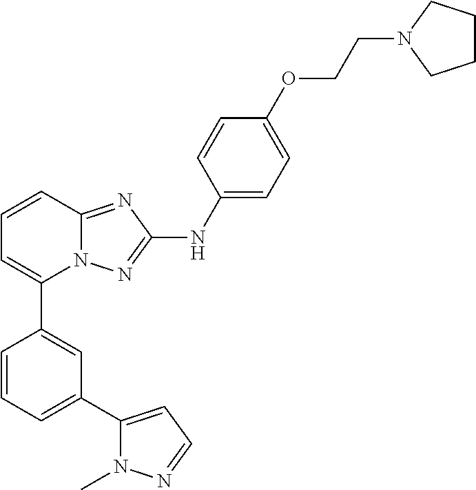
C1=CC2=NC(NC3=CC=C(OCCN4CCCC4)C=C3)=NN2C(C2=CC(C3=CC=NN3C)=CC=C2)=C1
